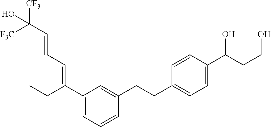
C1=CC(C(CCO)O)=CC=C1CCC1=CC(C(CC)=CC=CC(O)([CF3])[F3C])=CC=C1
